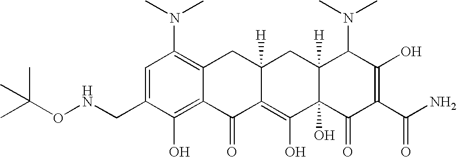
C1(CNOC(C)(C)C)=CC(N(C)C)=C2C(=C1O)C(=O)C1=C(O)C3(O)C([H])(CC1([H])C2)C(N(C)C)C(O)=C(C(N)=O)C3=O
